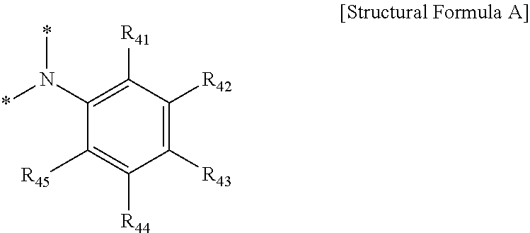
*N(C1=C([R41])C([R42])=C([R43])C([R44])=C1[R45])*
